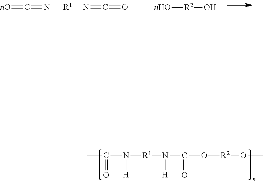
[nO]=C=N[R1]N=C=O.[nHO][R2]O.CC(N([R1]N(C(O[R2]OC)=O)[H])[H])=O
